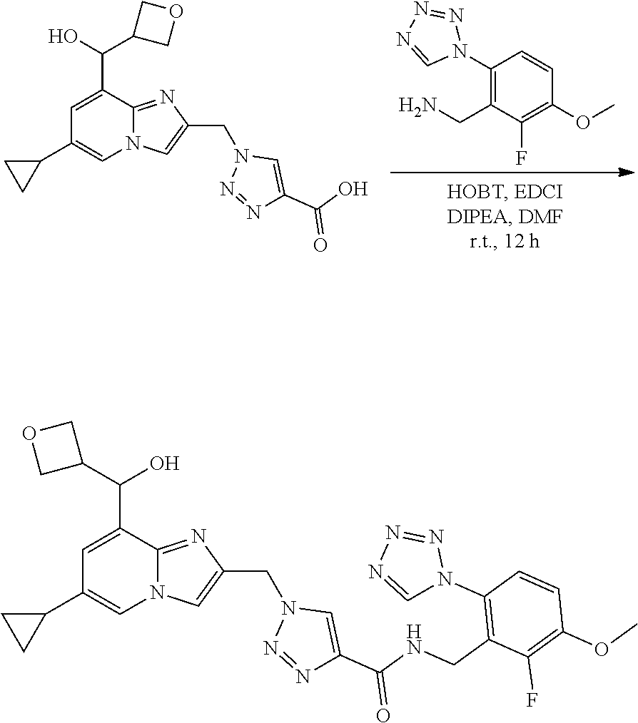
C1=CC(N2C=NN=N2)=C(CN)C(F)=C1OC.N1(CC2=CN3C=C(C4CC4)C=C(C(O)C4COC4)C3=N2)N=NC(C(O)=O)=C1.N1(CC2=CN3C=C(C4CC4)C=C(C(C4COC4)O)C3=N2)N=NC(C(NCC2=C(N3N=NN=C3)C=CC(OC)=C2F)=O)=C1
